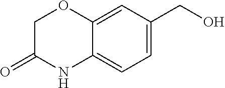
C1=C(CO)C=C2C(=C1)NC(=O)CO2
